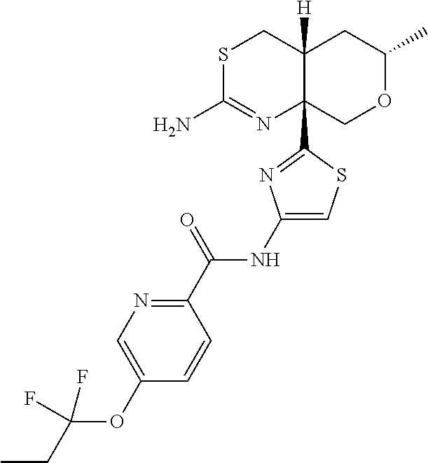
S1C(N)=NC2(C3=NC(NC(C4=NC=C(OC(CC)(F)F)C=C4)=O)=CS3)C([H])(C1)CC(C)OC2
